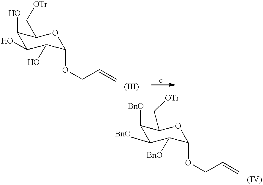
C1(O)C(O)C(O)C(OCC=C)OC1C[OTr].C1([BnO])C([BnO])C([BnO])C(OCC=C)OC1C[OTr]
